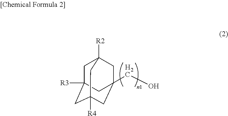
C1C2([R3])CC3([R4])CC(CO)(CC1([R2])C3)C2
